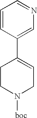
C1=CC(C2=CCN([boc])CC2)=CN=C1
